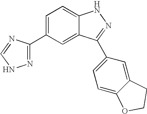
C1(C2=NNC=N2)=CC=C2C(=C1)C(C1=CC=C3C(=C1)CCO3)=NN2
